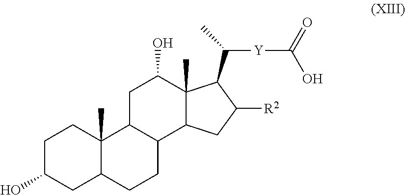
C1C(O)CC2C(C)(C1)C1C(CC2)C2C(C)(C(O)C1)C(C(C)[Y]C(=O)O)C([R2])C2
